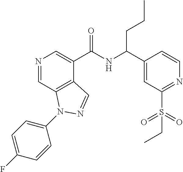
N1=CC2=C(C(C(NC(C3=CC(S(=O)(=O)CC)=NC=C3)CCC)=O)=C1)C=NN2C1=CC=C(F)C=C1
